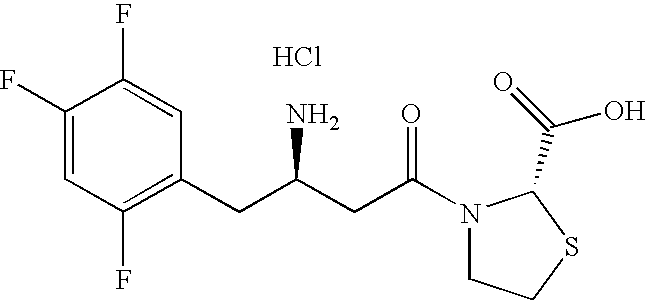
Cl.C1(F)=CC(F)=C(CC(CC(=O)N2CCSC2C(=O)O)N)C=C1F
